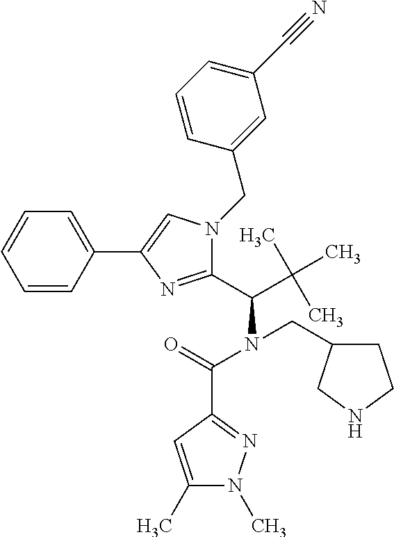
C1=CC(C2=CN(CC3=CC(C#N)=CC=C3)C(C(C(C)(C)C)N(C(=O)C3=NN(C)C(C)=C3)CC3CCNC3)=N2)=CC=C1
